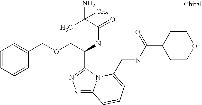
C(C(NC(=O)C(C)(N)C)C1=NN=C2N1C(CNC(C1CCOCC1)=O)=CC=C2)OCC1=CC=CC=C1
